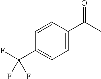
C1=C(C(C)=O)C=CC(C(F)(F)F)=C1
